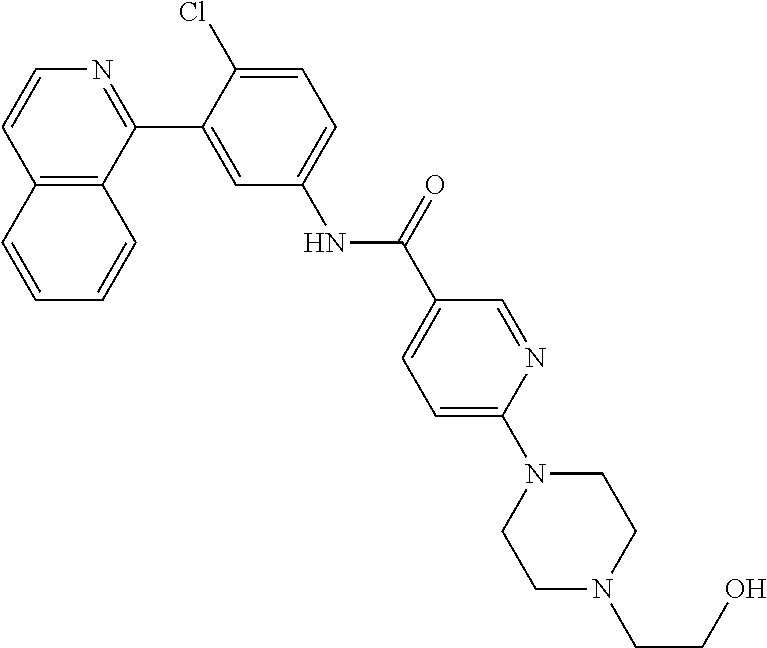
C12=C(C(C3=CC(NC(C4=CC=C(N5CCN(CCO)CC5)N=C4)=O)=CC=C3Cl)=NC=C1)C=CC=C2
